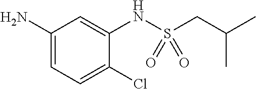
C1(N)=CC=C(Cl)C(NS(CC(C)C)(=O)=O)=C1
